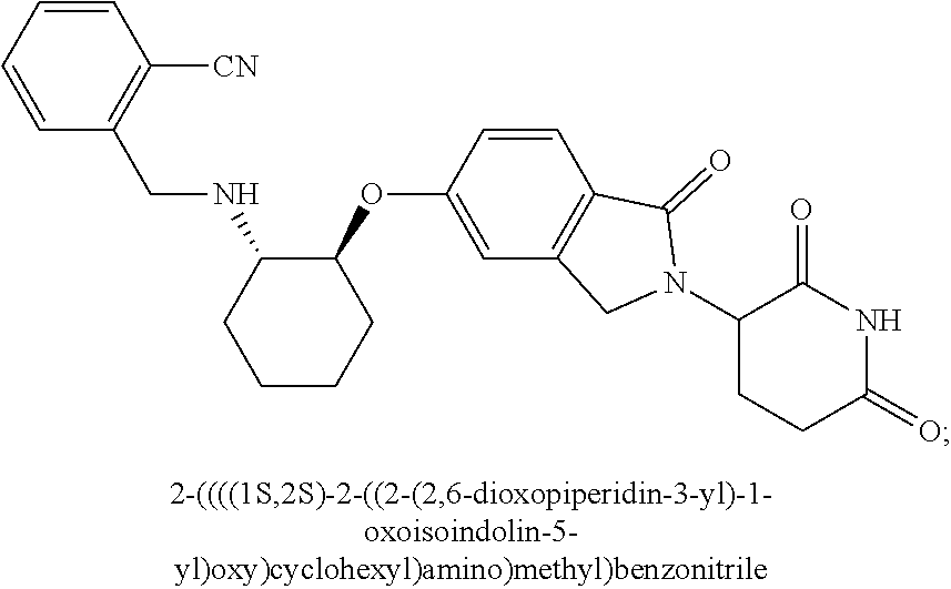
C1=CC=CC([CN])=C1CNC1CCCCC1OC1=CC2=C(C=C1)C(=O)N(C1CCC(=O)NC1=O)C2
